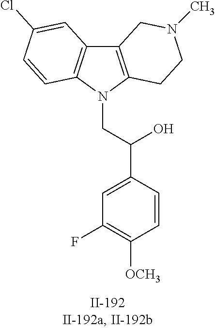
C12=C(N(CC(C3=CC(F)=C([OCH3])C=C3)O)C3=C1C=C(Cl)C=C3)CCN(C)C2
